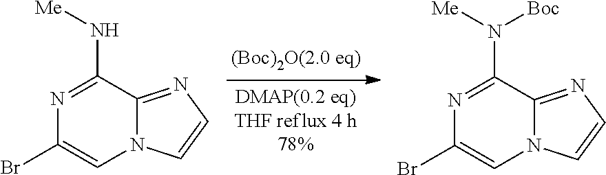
N1=C(N([Me])[Boc])C2=NC=CN2C=C1Br.N1=C(N[Me])C2=NC=CN2C=C1Br
